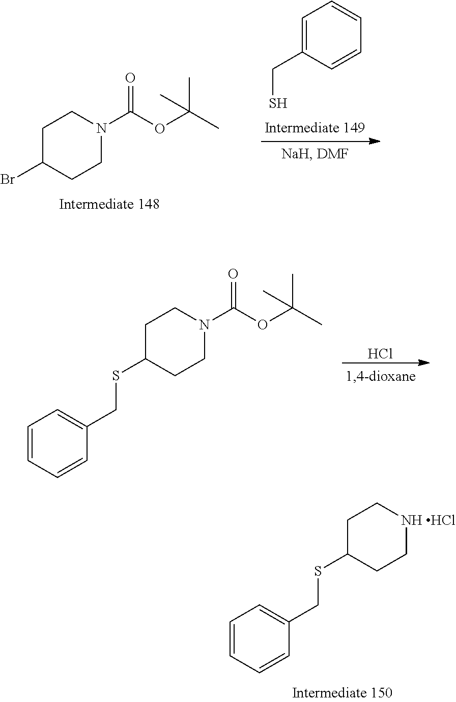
C1CC(SCC2=CC=CC=C2)CCN1C(OC(C)(C)C)=O.Cl.C1CC(SCC2=CC=CC=C2)CCN1.Cl.C1CC(Br)CCN1C(OC(C)(C)C)=O.C(S)C1=CC=CC=C1
